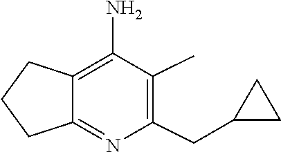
C1(C)=C(CC2CC2)N=C2C(=C1N)CCC2
